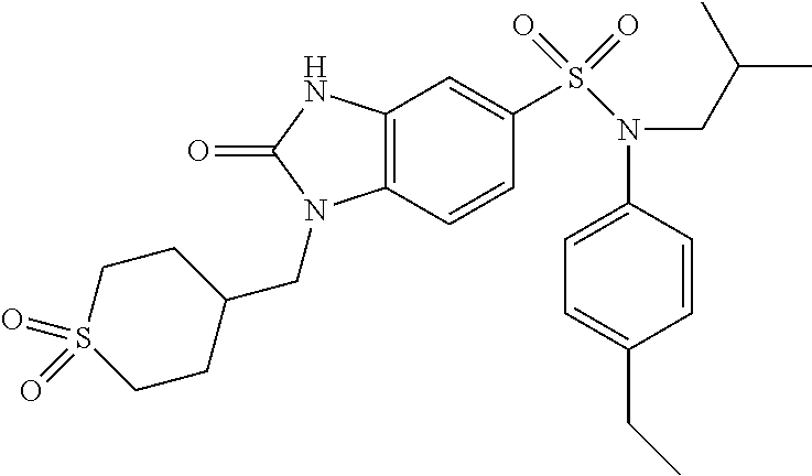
C1=CC2=C(C=C1S(=O)(=O)N(CC(C)C)C1=CC=C(CC)C=C1)NC(=O)N2CC1CCS(=O)(=O)CC1
